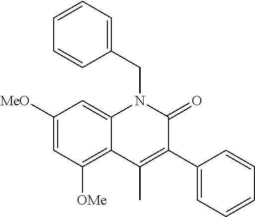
C1([MeO])=CC([OMe])=C2C(=C1)N(CC1=CC=CC=C1)C(=O)C(C1=CC=CC=C1)=C2C
